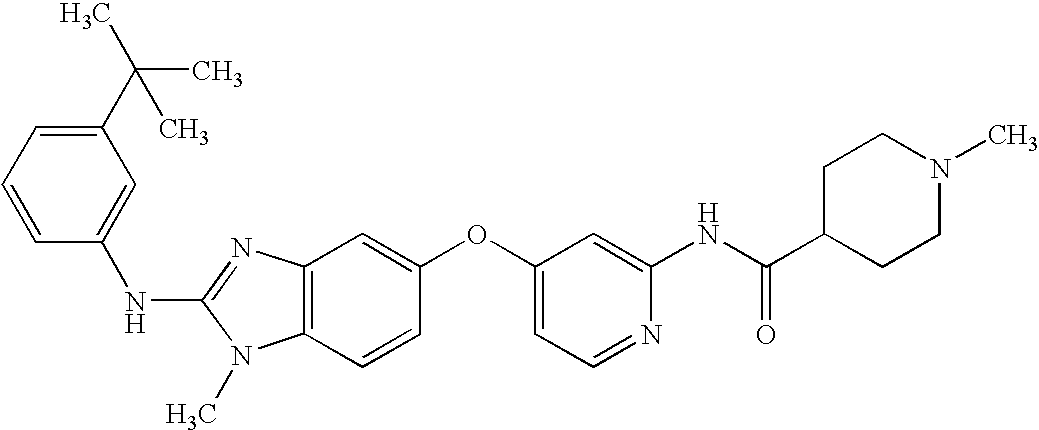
C1(C(C)(C)C)=CC=CC(NC2=NC3=C(N2C)C=CC(OC2=CC=NC(NC(C4CCN(C)CC4)=O)=C2)=C3)=C1
